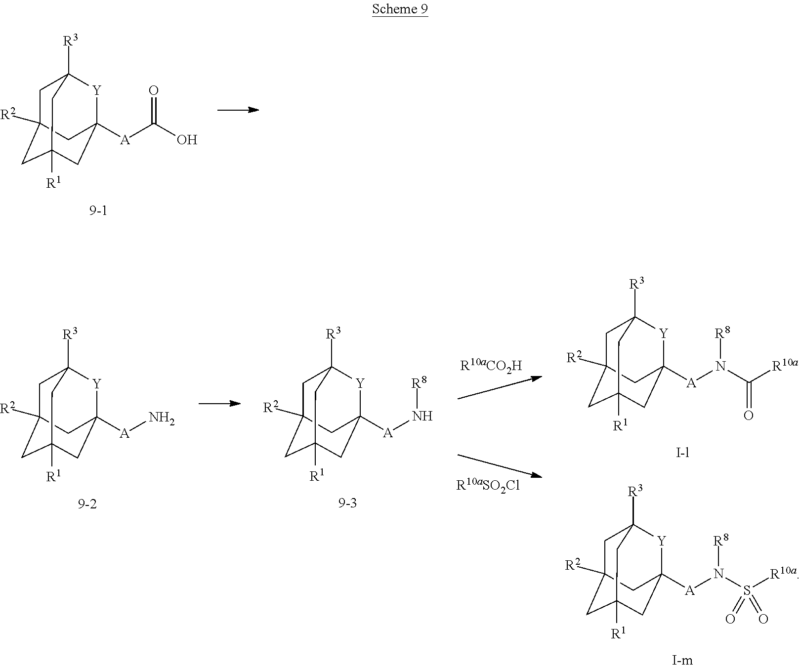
C1C2([R2])CC3([R1])CC([A]C(O)=O)([Y]C1([R3])C3)C2.C1C2([R2])CC3([R1])CC([A]N)([Y]C1([R3])C3)C2.C1C2([R2])CC3([R1])CC([A]N[R8])([Y]C1([R3])C3)C2.C1C2([R2])CC3([R1])CC([A]N(S([R10a])(=O)=O)[R8])([Y]C1([R3])C3)C2.C1C2([R2])CC3([R1])CC([A]N(C([R10a])=O)[R8])([Y]C1([R3])C3)C2
